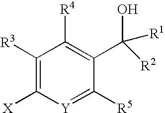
C1([R3])=C([X])[Y]=C([R5])C(C(O)([R1])[R2])=C1[R4]
